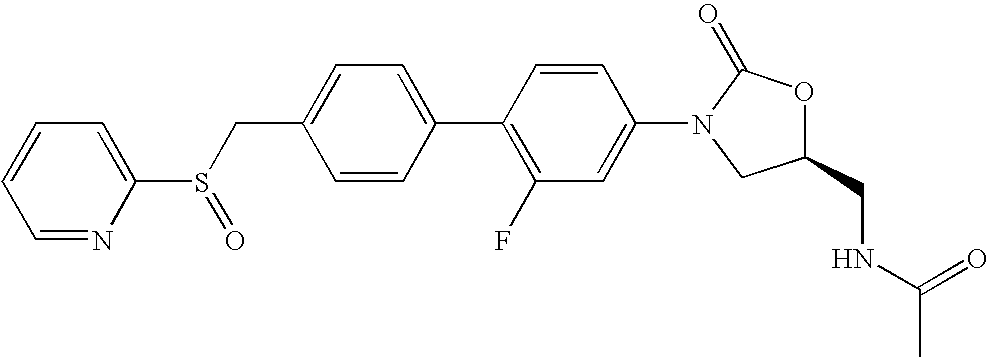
C1(CS(C2=CC=CC=N2)=O)=CC=C(C2=C(F)C=C(N3CC(CNC(C)=O)OC3=O)C=C2)C=C1
